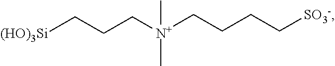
[(HO)3Si]CCC[N+](C)(C)CCCC[SO3-]
